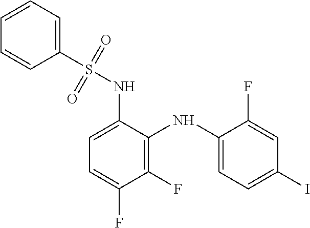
C1=C(NS(C2=CC=CC=C2)(=O)=O)C(NC2=CC=C(I)C=C2F)=C(F)C(F)=C1
